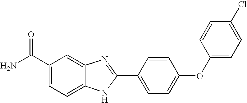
C1(C(N)=O)=CC=C2C(=C1)N=C(C1=CC=C(OC3=CC=C(Cl)C=C3)C=C1)N2
